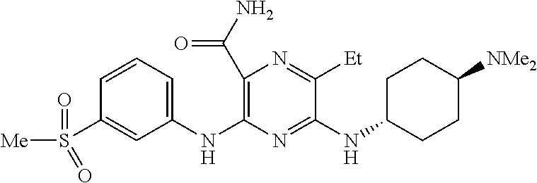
N(C1=NC(NC2=CC=CC(S(=O)(=O)[Me])=C2)=C(C(N)=O)N=C1[Et])C1CCC([NMe2])CC1
